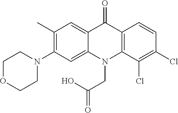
C12=CC(C)=C(N3CCOCC3)C=C1N(CC(O)=O)C1=C(C2=O)C=CC(Cl)=C1Cl
